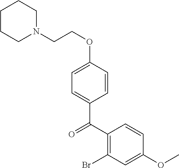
C1CCN(CCOC2=CC=C(C(C3=C(Br)C=C(OC)C=C3)=O)C=C2)CC1
